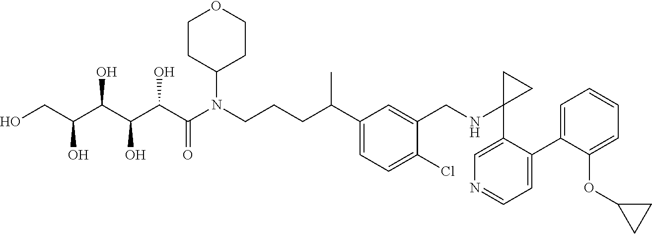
C1(C2=CC=NC=C2C2(NCC3=CC(C(CCCN(C(C(C(C(C(CO)O)O)O)O)=O)C4CCOCC4)C)=CC=C3Cl)CC2)=CC=CC=C1OC1CC1
